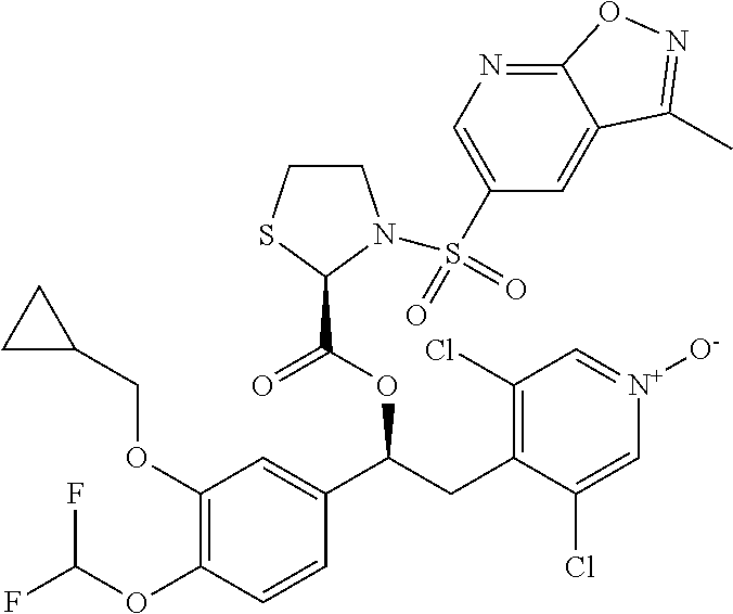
C1(OCC2CC2)=C(OC(F)F)C=CC(C(CC2=C(Cl)C=[N+]([O-])C=C2Cl)OC(=O)C2N(S(C3=CN=C4C(=C3)C(C)=NO4)(=O)=O)CCS2)=C1
